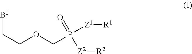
[B1]CCOCP(=O)([Z2][R2])[Z1][R1]
